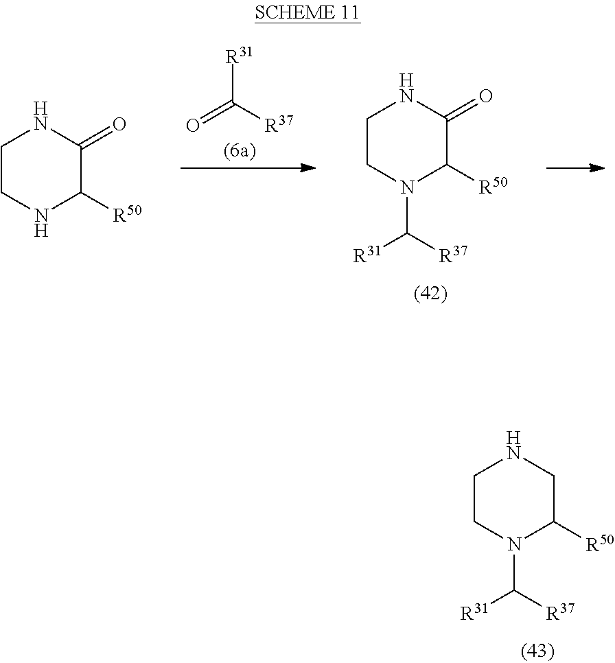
C1CN(C([R37])[R31])C([R50])CN1.C1CN(C([R37])[R31])C([R50])C(=O)N1.[R31]C([R37])=O.C1CNC([R50])C(=O)N1
